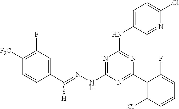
C1(C(=NNC2=NC(NC3=CC=C(Cl)N=C3)=NC(C3=C(Cl)C=CC=C3F)=N2)[H])=CC(F)=C([F3C])C=C1
